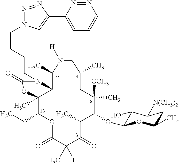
C12C(C)(C(CC)OC(=O)C(C)(F)C(=O)C(C)C(OC3C(O)C([N(CH3)2])CC(C)O3)C([OCH3])(C)CC(C)CN([H])C1C)OC(=O)N2CCCCN1N=NC(C2=CC=CN=N2)=C1
